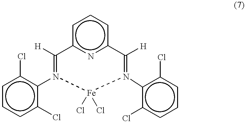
c1ccc(Cl)c(N2=C([H])c3nc(ccc3)C([H])=N(c3c(Cl)cccc3Cl)[Fe]2(Cl)Cl)c1Cl
